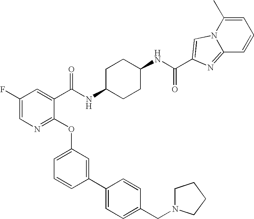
C1(F)=CN=C(OC2=CC=CC(C3=CC=C(CN4CCCC4)C=C3)=C2)C(C(NC2CCC(NC(=O)C3=CN4C(C)=CC=CC4=N3)CC2)=O)=C1
